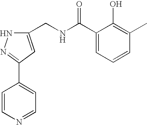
C1(CNC(C2=CC=CC(C)=C2O)=O)=CC(C2=CC=NC=C2)=NN1
